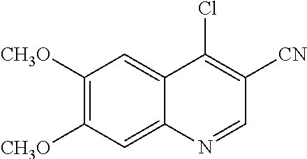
C1([CH3O])=C([CH3O])C=C2C(=C1)C(Cl)=C([CN])C=N2
